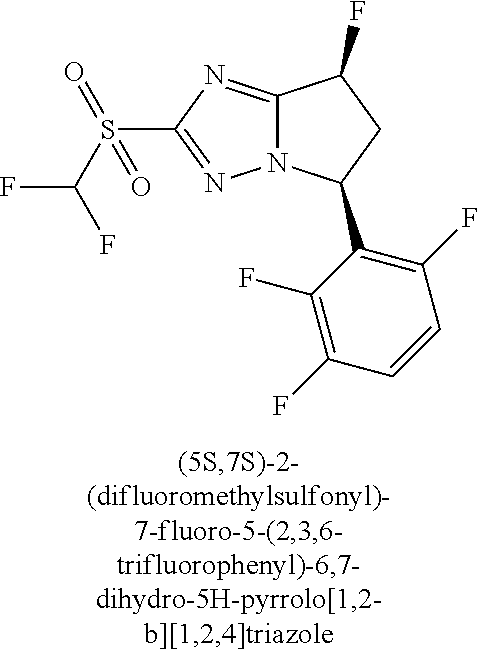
C12=NC(S(C(F)F)(=O)=O)=NN1C(C1=C(F)C=CC(F)=C1F)CC2F
